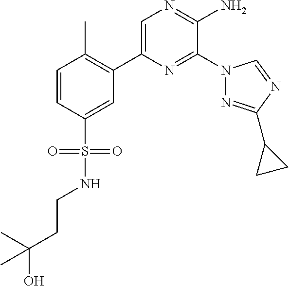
C1(C2=C(C)C=CC(S(=O)(=O)NCCC(O)(C)C)=C2)=CN=C(N)C(N2N=C(C3CC3)N=C2)=N1
